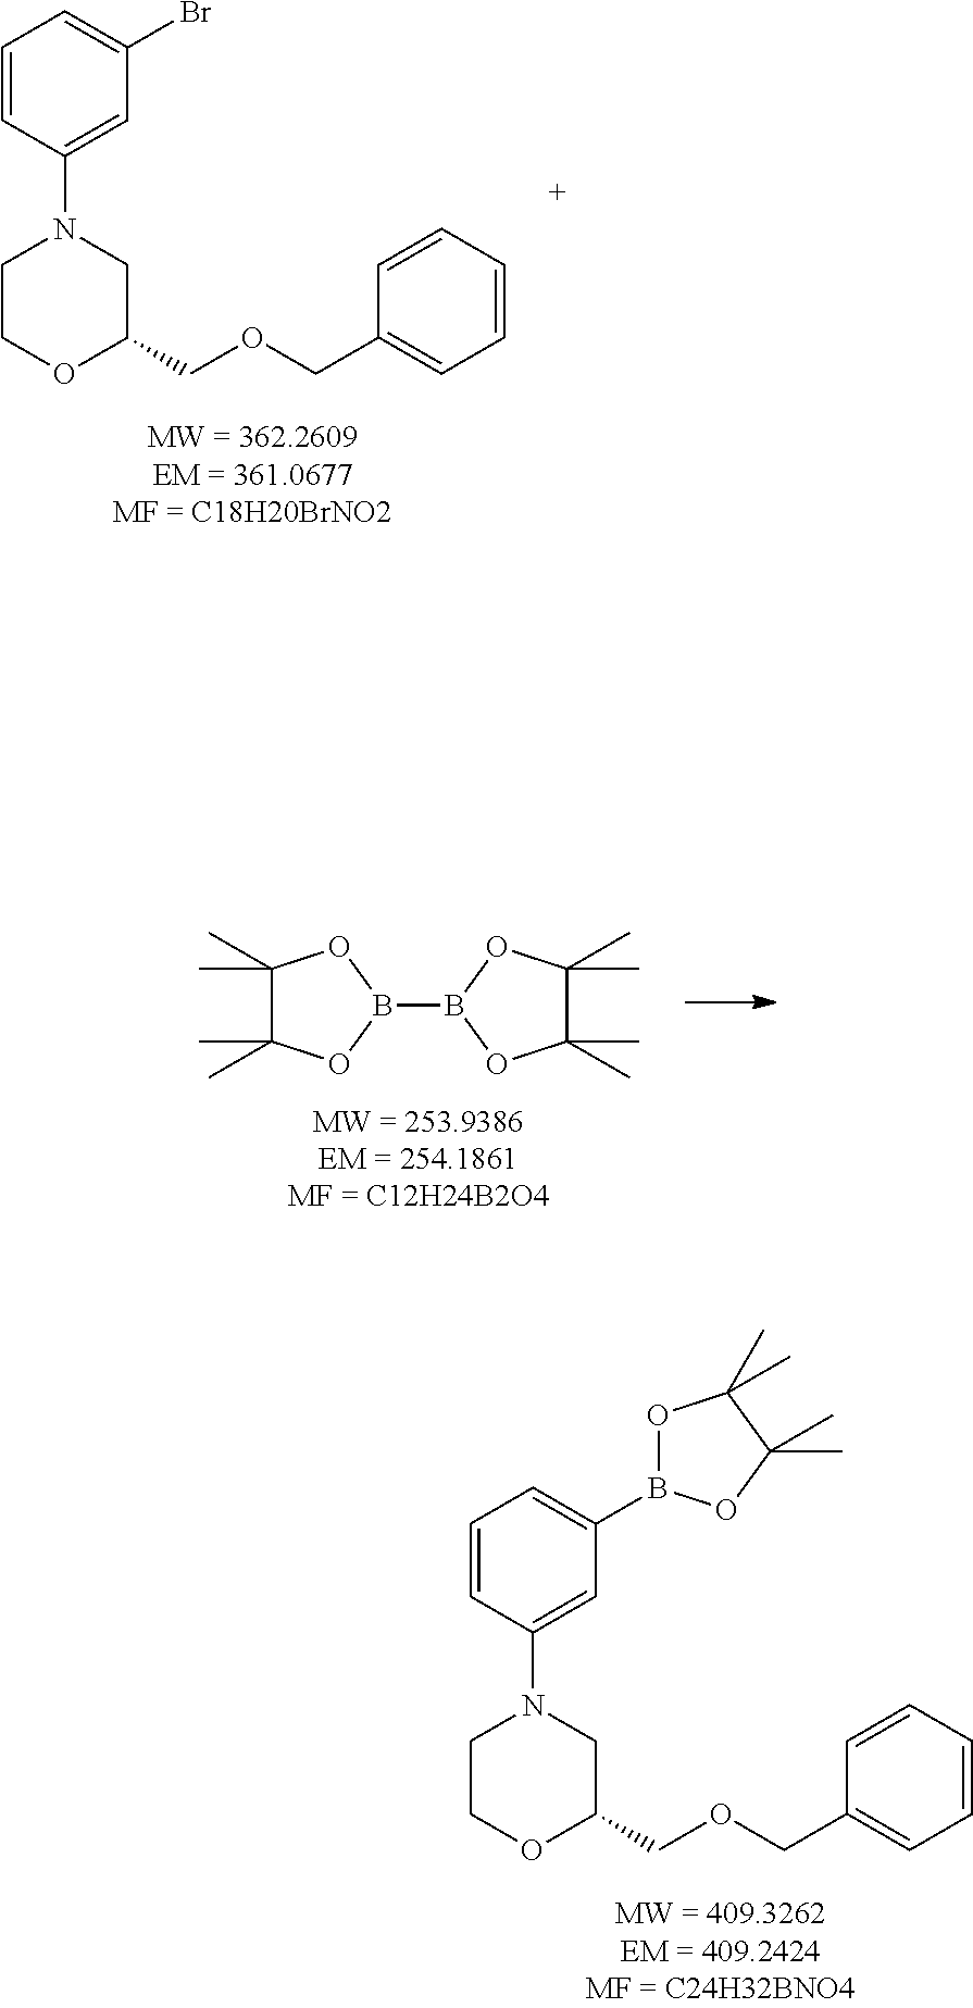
C1(C)(C)C(C)(C)OB(B2OC(C)(C)C(C)(C)O2)O1.C1COC(COCC2=CC=CC=C2)CN1C1=CC(Br)=CC=C1.C1COC(COCC2=CC=CC=C2)CN1C1=CC(B2OC(C)(C)C(C)(C)O2)=CC=C1
